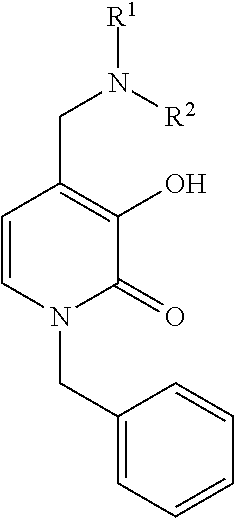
C1(CN2C(=O)C(O)=C(CN([R1])[R2])C=C2)=CC=CC=C1
